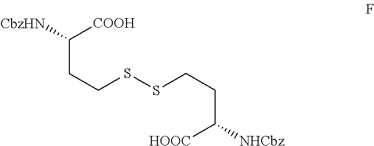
C(C([HOOC])[NHCbz])CSSCCC([COOH])[CbzHN]
